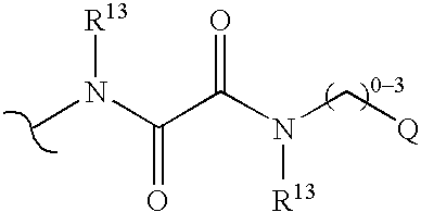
CN(C(C(N(C[Q])[R13])=O)=O)[R13]
